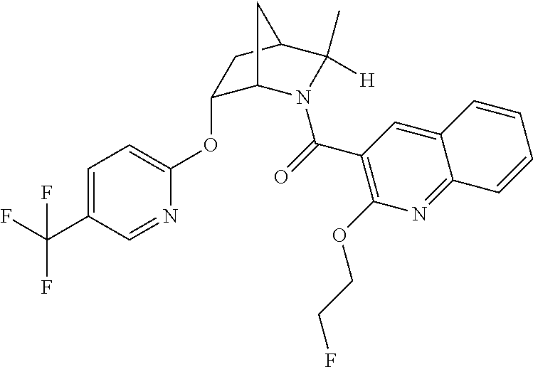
C1=C(C(F)(F)F)C=NC(OC2C3N(C(=O)C4=C(OCCF)N=C5C(=C4)C=CC=C5)C(C)([H])C(C2)C3)=C1
